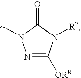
N1=C([OR8])N([R7])C(=O)N1[~]
